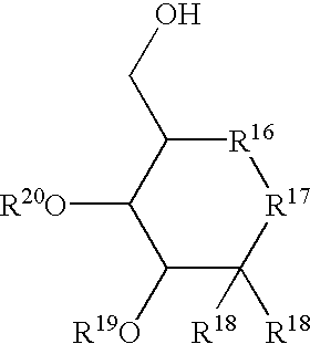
C1([R20O])C([R19O])C([R18])([R18])[R17][R16]C1CO
